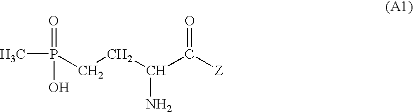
CP(=O)(O)CCC(N)C([Z])=O
